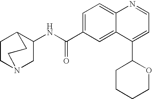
O=C(NC1CN2CCC1CC2)C1=CC=C2C(=C1)C(C1CCCCO1)=CC=N2
